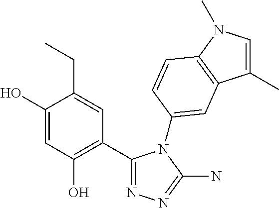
C1(C2=C(O)C=C(O)C(CC)=C2)=NN=C(N)N1C1=CC2=C(N(C)C=C2C)C=C1
